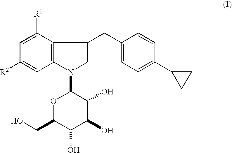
C12=C(N(C3OC(CO)C(O)C(O)C3O)C=C1CC1=CC=C(C3CC3)C=C1)C=C([R2])C=C2[R1]
